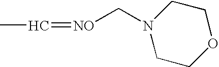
CC=[NO]CN1CCOCC1
